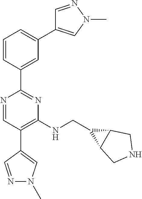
N1=CC(C2=CN(C)N=C2)=C(NCC2C3C2CNC3)N=C1C1=CC(C2=CN(C)N=C2)=CC=C1
